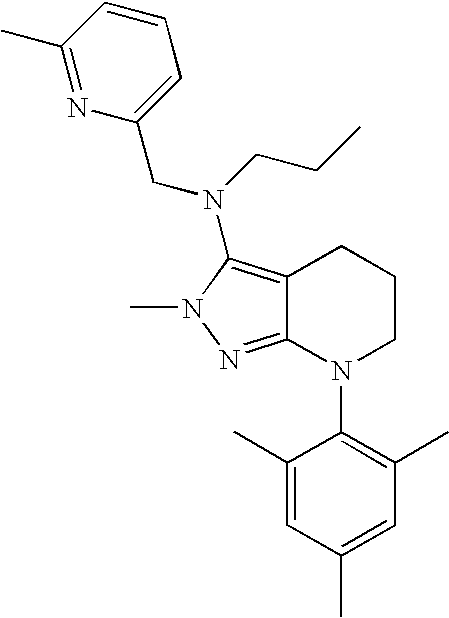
C12=C(N(CCC)CC3=CC=CC(C)=N3)N(C)N=C1N(C1=C(C)C=C(C)C=C1C)CCC2
